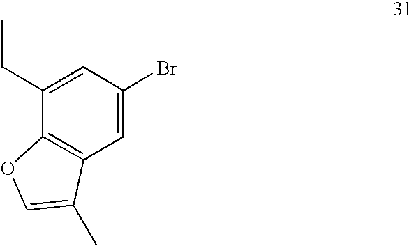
C1(CC)=CC(Br)=CC2=C1OC=C2C
